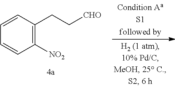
C1=CC(CC[CHO])=C([NO2])C=C1
